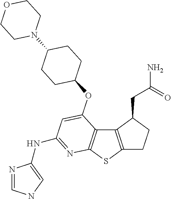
C12=C(SC3=C1C(OC1CCC(N4CCOCC4)CC1)=CC(NC1=CNC=N1)=N3)CCC2CC(N)=O
